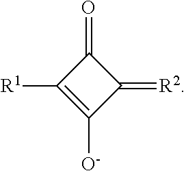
C1(=O)C([R1])=C([O-])C1=[R2]
